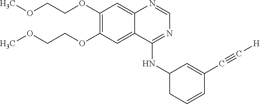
C1(OCCOC)=C(OCCOC)C=C2C(=C1)N=CN=C2NC1CC=CC(C#C[H])=C1
